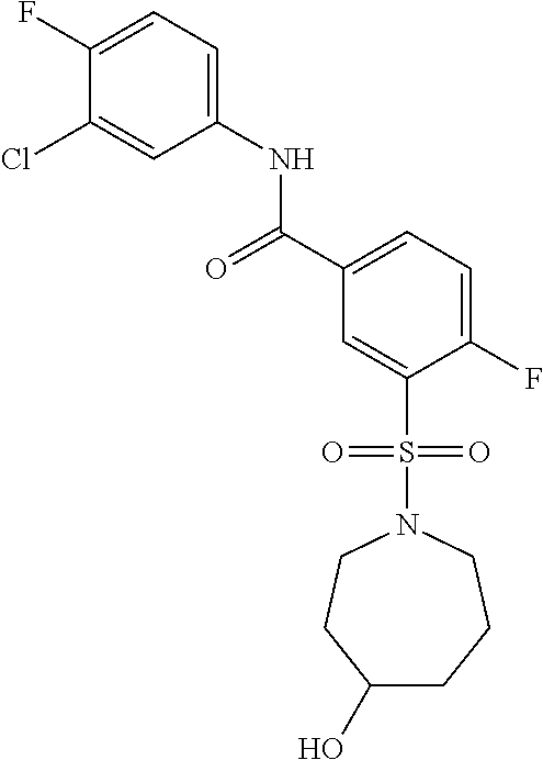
C1(O)CCCN(S(C2=CC(C(=O)NC3=CC=C(F)C(Cl)=C3)=CC=C2F)(=O)=O)CC1
